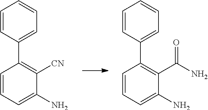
C1=CC=C(N)C(C(N)=O)=C1C1=CC=CC=C1.C1=CC=C(N)C([CN])=C1C1=CC=CC=C1
